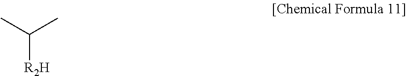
C([R2H])(C)C
